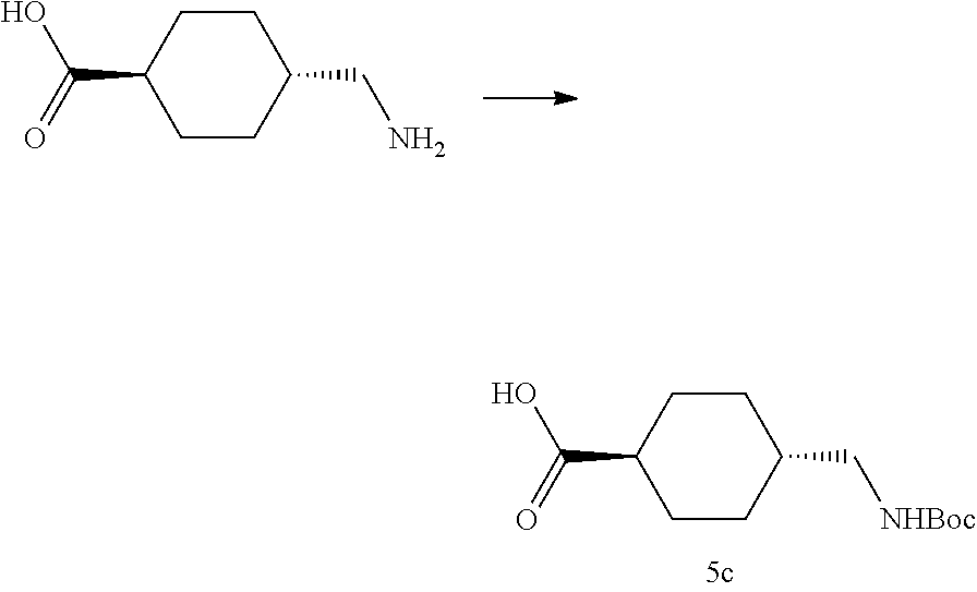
C(C1CCC(C[NHBoc])CC1)(=O)O.C(C1CCC(CN)CC1)(=O)O
